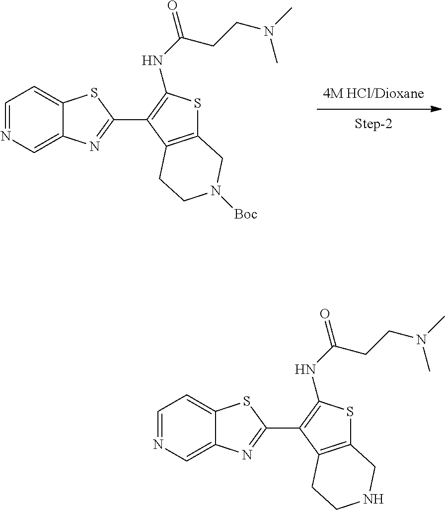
C1=NC=C2C(=C1)SC(C1=C(NC(=O)CCN(C)C)SC3=C1CCN([Boc])C3)=N2.C1=NC=C2C(=C1)SC(C1=C(NC(=O)CCN(C)C)SC3=C1CCNC3)=N2
